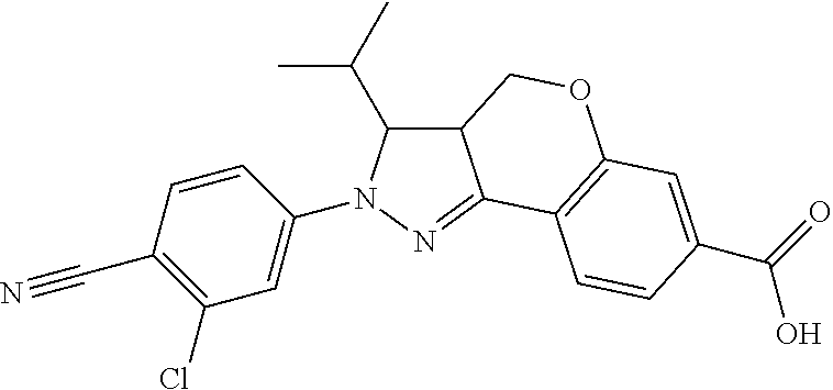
C1=CC(C#N)=C(Cl)C=C1N1C(C(C)C)C2C(=N1)C1=C(OC2)C=C(C(=O)O)C=C1
